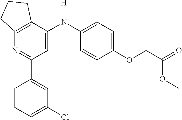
C12=C(C(N(C3=CC=C(OCC(=O)OC)C=C3)[H])=CC(C3=CC(Cl)=CC=C3)=N1)CCC2
